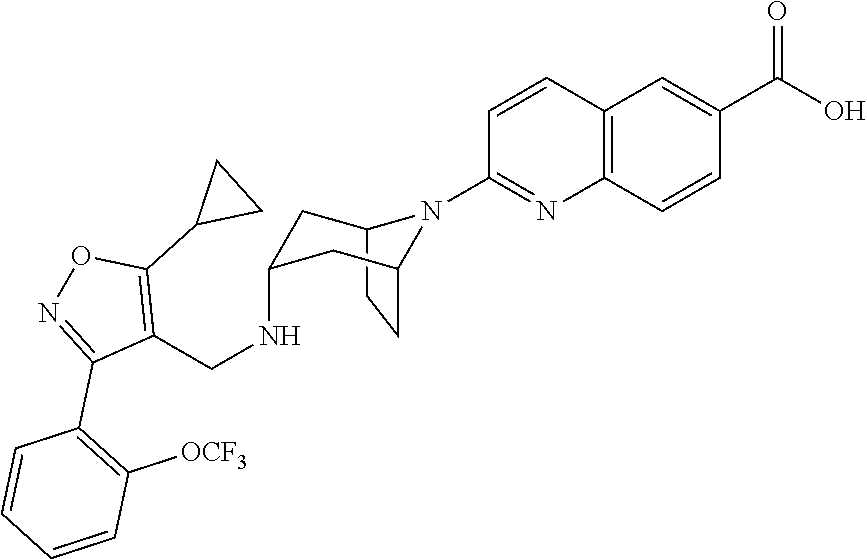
C12CCC(CC(NCC3=C(C4CC4)ON=C3C3=C([OCF3])C=CC=C3)C1)N2C1=NC2=C(C=C1)C=C(C(O)=O)C=C2
